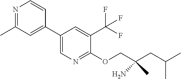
CC1=NC=CC(C2=CN=C(OCC(CC(C)C)(C)N)C(C(F)(F)F)=C2)=C1
